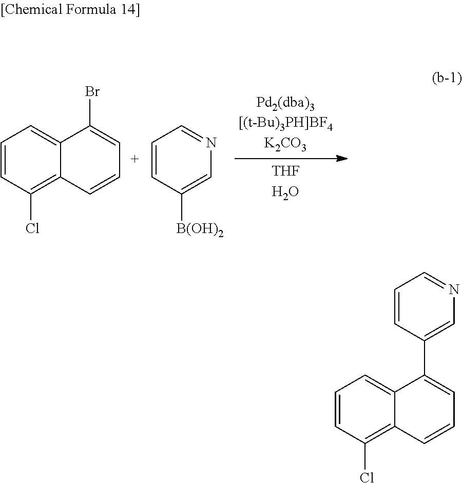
C1=CC(Cl)=C2C(=C1)C(Br)=CC=C2.C1=CC([B(OH)2])=CN=C1.C1=CC(Cl)=C2C(=C1)C(C1=CN=CC=C1)=CC=C2
